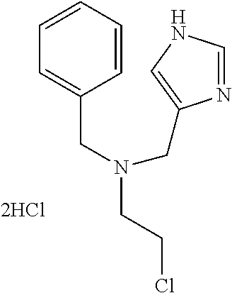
C1=CC=CC=C1CN(CCCl)CC1=CNC=N1
